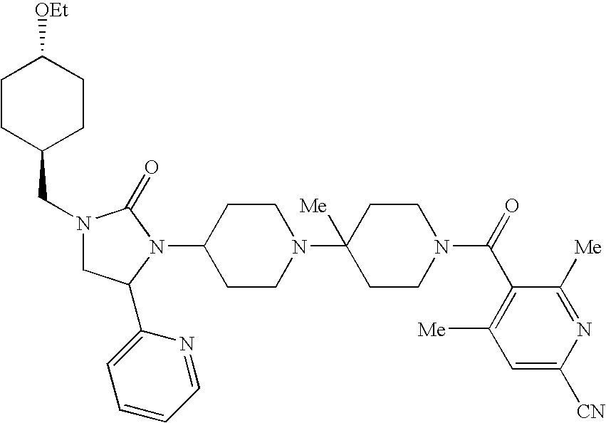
C1CC(CN2CC(C3=CC=CC=N3)N(C3CCN(C4([Me])CCN(C(=O)C5=C([Me])C=C([CN])N=C5[Me])CC4)CC3)C2=O)CCC1[OEt]
